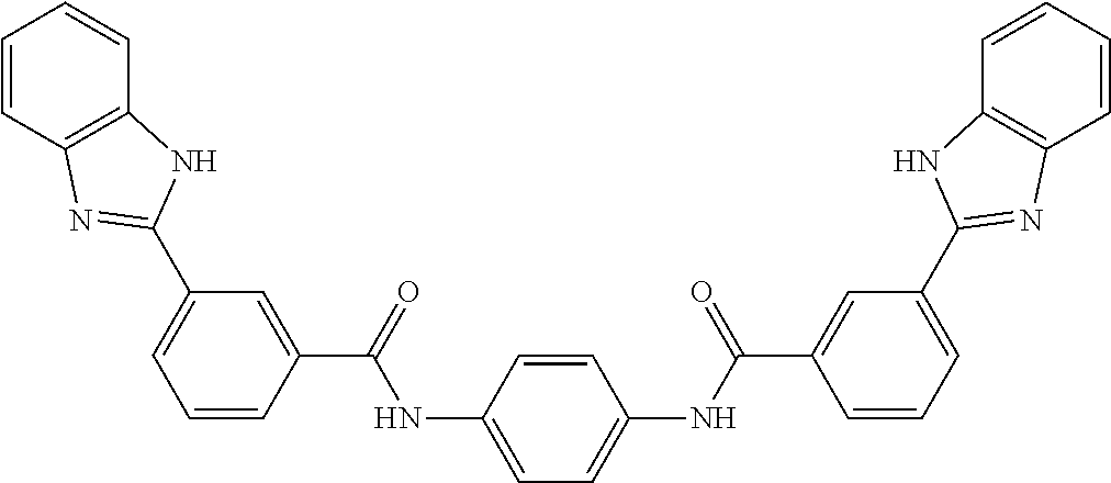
C1=CC2=C(C=C1)NC(C1=CC=CC(C(=O)NC3=CC=C(NC(C4=CC(C5=NC6=C(C=CC=C6)N5)=CC=C4)=O)C=C3)=C1)=N2
